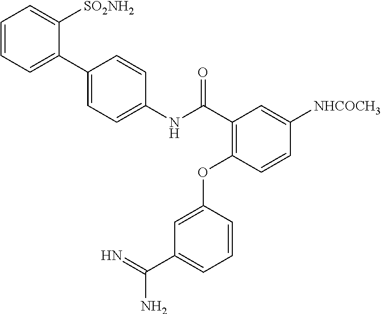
C1=CC=C(C2=CC=C(NC(C3=C(OC4=CC(C(N)=N)=CC=C4)C=CC([NHCOCH3])=C3)=O)C=C2)C([SO2NH2])=C1
